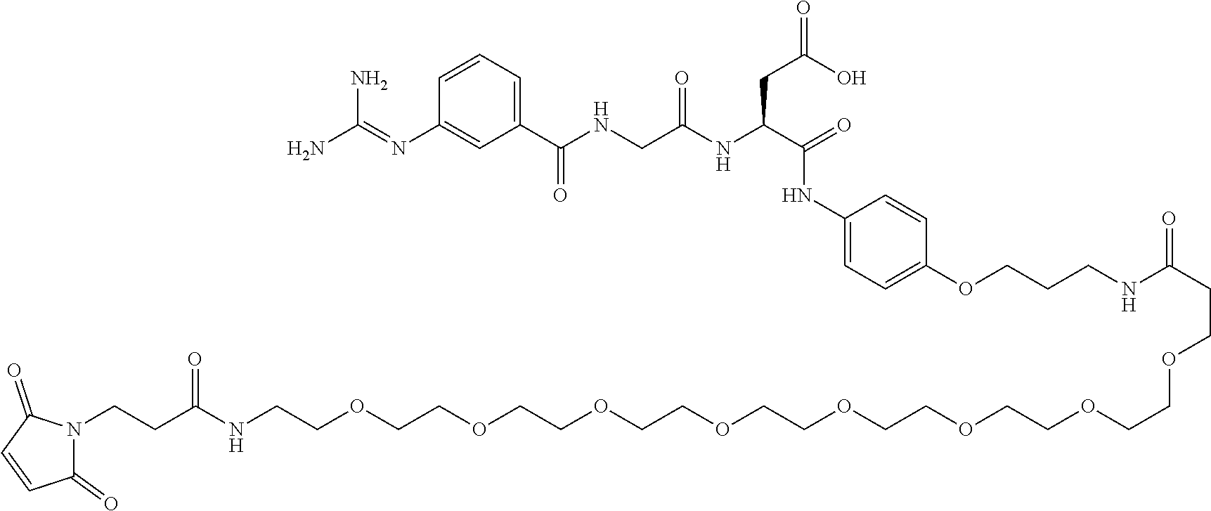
C1=CC=C(C(NCC(NC(C(NC2=CC=C(OCCCNC(CCOCCOCCOCCOCCOCCOCCOCCOCCNC(CCN3C(=O)C=CC3=O)=O)=O)C=C2)=O)CC(O)=O)=O)=O)C=C1N=C(N)N
